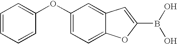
O(C1=CC=C2C(=C1)C=C(B(O)O)O2)C1=CC=CC=C1
